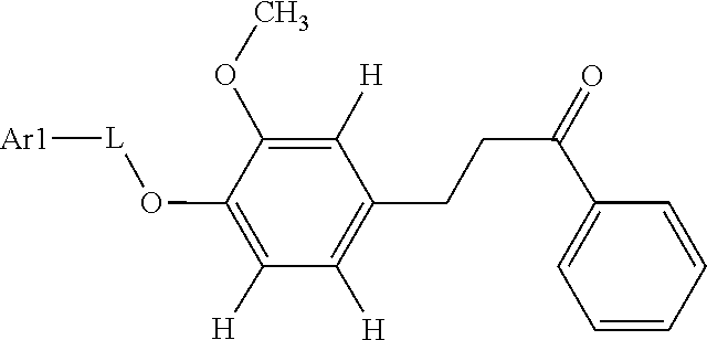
COC1=C([H])C(CCC(C2=CC=CC=C2)=O)=C([H])C([H])=C1O[L][Ar1]
